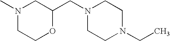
N1(C)CCOC(CN2CCN(CC)CC2)C1
